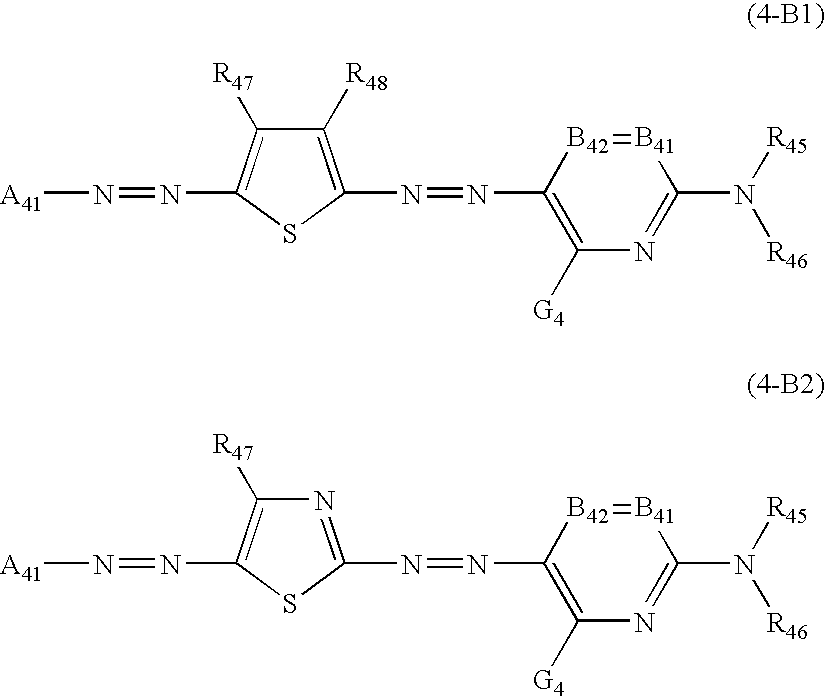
[A41]N=NC1=C([R47])C([R48])=C(N=NC2=C([G4])N=C(N([R45])[R46])[B41]=[B42]2)S1.[A41]N=NC1=C([R47])N=C(N=NC2=C([G4])N=C(N([R45])[R46])[B41]=[B42]2)S1
